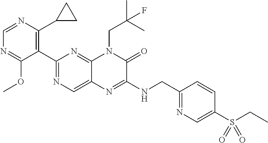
C1=NC(C2CC2)=C(C2=NC=C3C(=N2)N(CC(C)(C)F)C(=O)C(NCC2=NC=C(S(CC)(=O)=O)C=C2)=N3)C(OC)=N1
